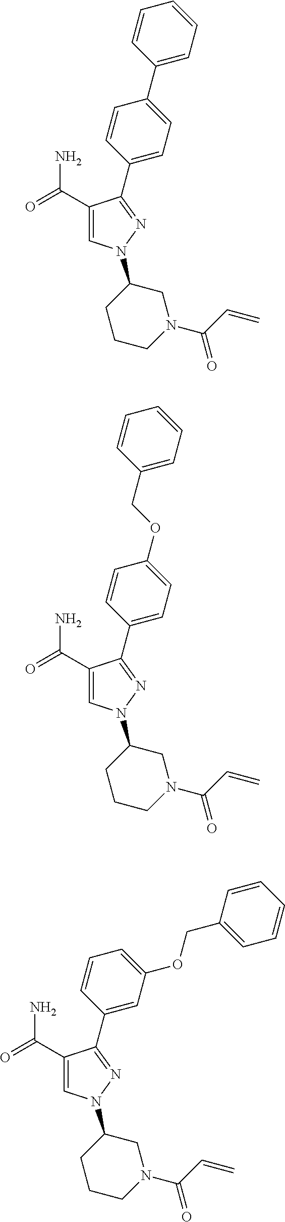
C1(C2=CC=C(C3=NN(C4CCCN(C(=O)C=C)C4)C=C3C(=O)N)C=C2)=CC=CC=C1.C1=C(COC2=CC=C(C3=NN(C4CCCN(C(=O)C=C)C4)C=C3C(=O)N)C=C2)C=CC=C1.C1=C(OCC2=CC=CC=C2)C=C(C2=NN(C3CCCN(C(=O)C=C)C3)C=C2C(=O)N)C=C1
